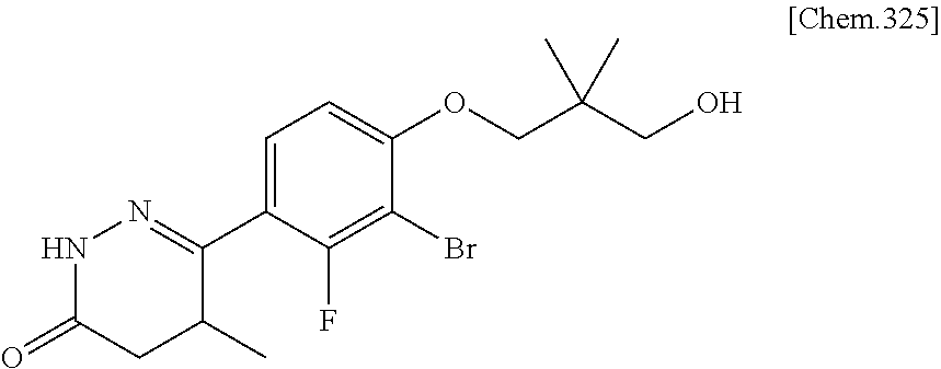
N1C(=O)CC(C)C(C2=CC=C(OCC(CO)(C)C)C(Br)=C2F)=N1
